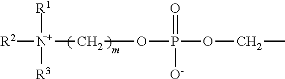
[R2][N+](COP(OCC)(=O)[O-])([R1])[R3]
